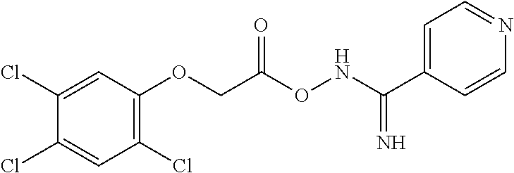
C1(Cl)=CC(OCC(ONC(C2=CC=NC=C2)=N)=O)=C(Cl)C=C1Cl
